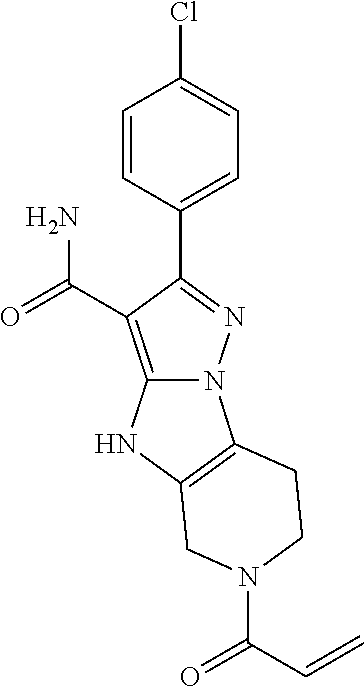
ClC1=CC=C(C2=NN3C(=C2C(=O)N)NC2=C3CCN(C(C=C)=O)C2)C=C1
